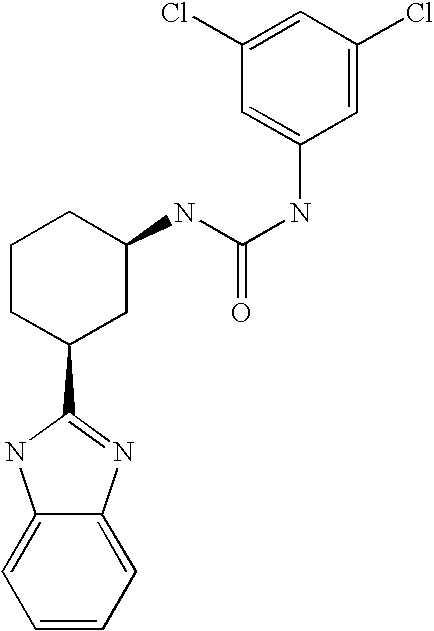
C1=CC=C2C(=C1)NC(C1CC(NC(NC3=CC(Cl)=CC(Cl)=C3)=O)CCC1)=N2
